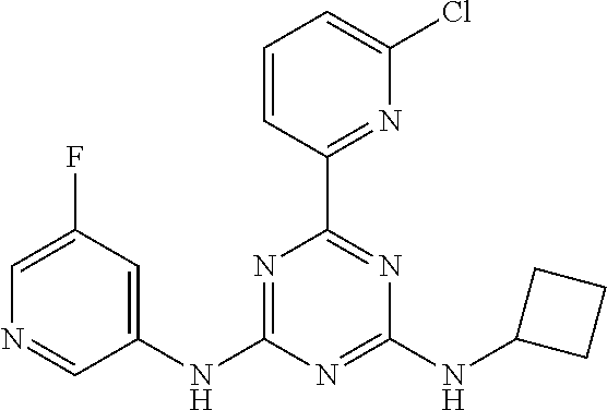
C1=C(F)C=C(NC2=NC(C3=NC(Cl)=CC=C3)=NC(NC3CCC3)=N2)C=N1
